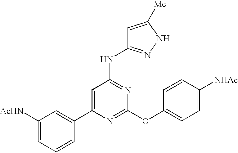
C1([AcHN])=CC=CC(C2=CC(NC3=NNC([Me])=C3)=NC(OC3=CC=C([NHAc])C=C3)=N2)=C1
